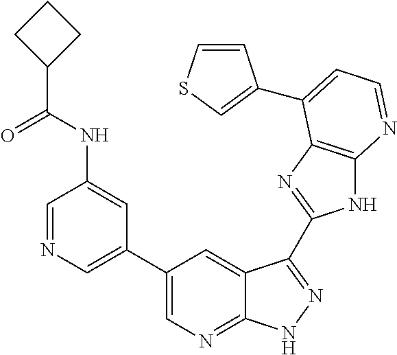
C1=NC=C(C2=CN=C3C(=C2)C(C2=NC4=C(N2)N=CC=C4C2=CSC=C2)=NN3)C=C1NC(C1CCC1)=O
